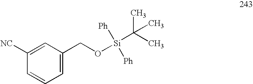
C1([NC])=CC(CO[Si]([Ph])([Ph])C(C)(C)C)=CC=C1
